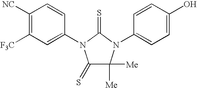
C1([NC])=C([F3C])C=C(N2C(=S)C([Me])([Me])N(C3=CC=C(O)C=C3)C2=S)C=C1
